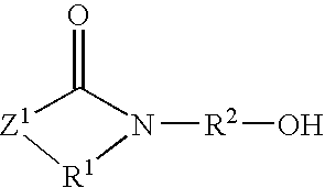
[Z1]1C(=O)N([R2]O)[R1]1
